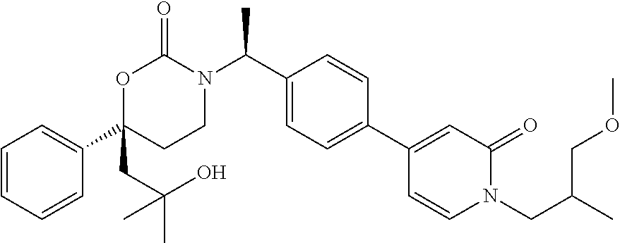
C1=CC=CC(C2(CC(C)(O)C)CCN(C(C3=CC=C(C4=CC(=O)N(CC(C)COC)C=C4)C=C3)C)C(=O)O2)=C1
